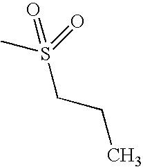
CS(=O)(CCC)=O
